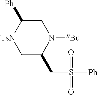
C1C([Ph])[TsN]CC(CS([Ph])(=O)=O)N1[nBu]
